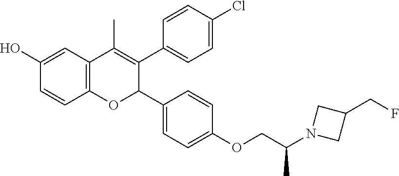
C12=C(C=C(O)C=C1)C(C)=C(C1=CC=C(Cl)C=C1)C(C1=CC=C(OCC(C)N3CC(CF)C3)C=C1)O2
